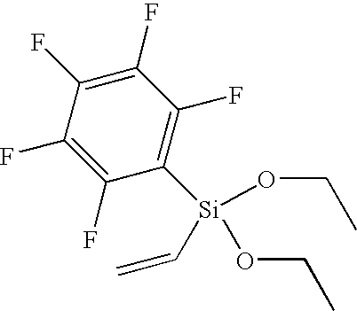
C1(F)=C(F)C(F)=C([Si](OCC)(OCC)C=C)C(F)=C1F
